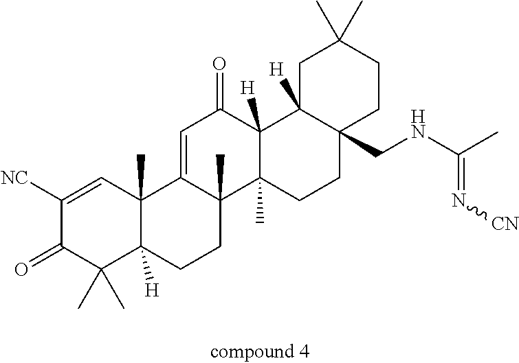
C1([NC])=CC2(C)C([H])(C(C)(C)C1=O)CCC1(C)C2=CC(=O)C2([H])C1(C)CCC1(CNC(C)=N[CN])C2([H])CC(C)(C)CC1
